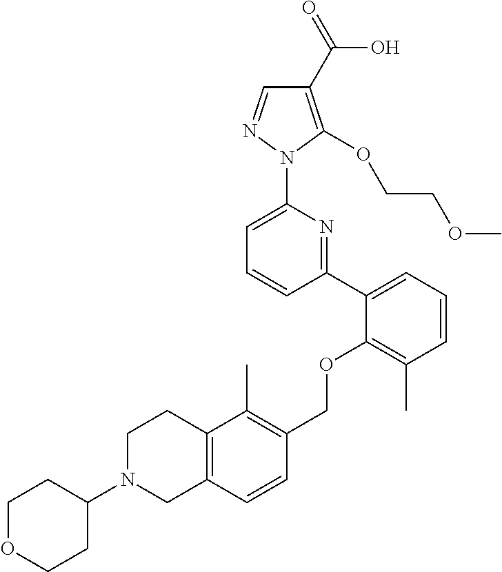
C1(C2=CC=CC(C)=C2OCC2=C(C)C3=C(C=C2)CN(C2CCOCC2)CC3)=NC(N2N=CC(C(=O)O)=C2OCCOC)=CC=C1
